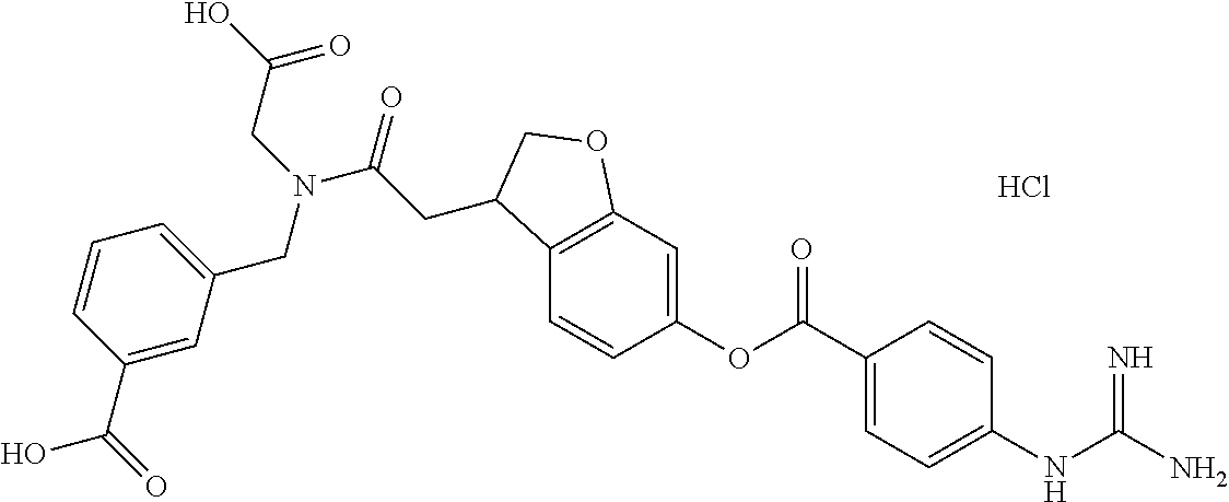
Cl.C12=C(C=C(OC(C3=CC=C(NC(N)=N)C=C3)=O)C=C1)OCC2CC(N(CC(O)=O)CC1=CC=CC(C(=O)O)=C1)=O
